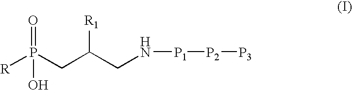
[R]P(CC(CN[P1][P2][P3])[R1])(O)=O
